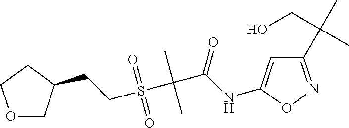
C1(C(C)(CO)C)=NOC(NC(C(S(CCC2COCC2)(=O)=O)(C)C)=O)=C1
